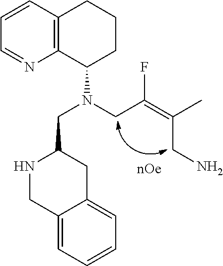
C12=C(C(N(CC(=C(C)CN)F)CC3NCC4=CC=CC=C4C3)CCC1)N=CC=C2
